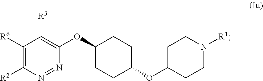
C1([R6])=C([R2])N=NC(OC2CCC(OC3CCN([R1])CC3)CC2)=C1[R3]
